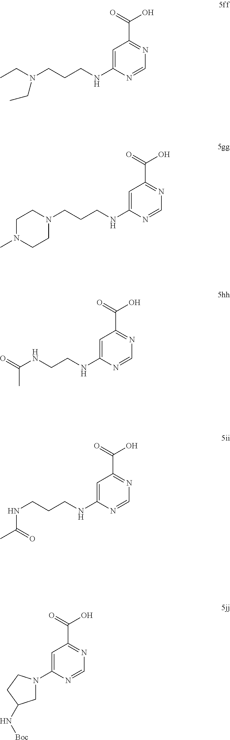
C1=C(NCCCN(CC)CC)N=CN=C1C(=O)O.C1=C(NCCNC(=O)C)N=CN=C1C(=O)O.C1=C(NCCCN2CCN(C)CC2)N=CN=C1C(=O)O.C1=C(NCCCNC(C)=O)N=CN=C1C(=O)O.C1=C(N2CC(N[Boc])CC2)N=CN=C1C(=O)O
